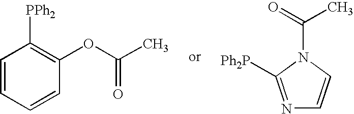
C1=CC=CC(OC(C)=O)=C1[PPh2].N1=C([Ph2P])N(C(=O)C)C=C1
